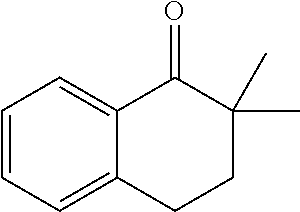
C1=CC=C2C(=C1)C(=O)C(C)(C)CC2
